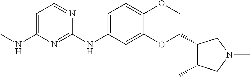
C1=C(NC)N=C(NC2=CC=C(OC)C(OCC3C(C)CN(C)C3)=C2)N=C1
